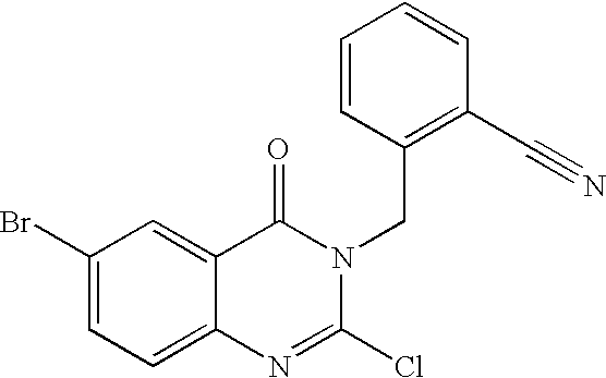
C12=CC=C(Br)C=C1C(=O)N(CC1=C(C#N)C=CC=C1)C(Cl)=N2
